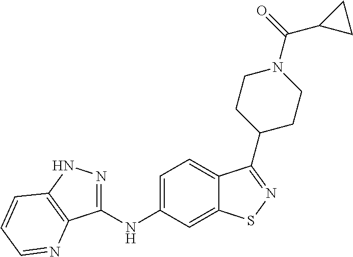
C1(NC2=CC=C3C(=C2)SN=C3C2CCN(C(=O)C3CC3)CC2)=NNC2=C1N=CC=C2
